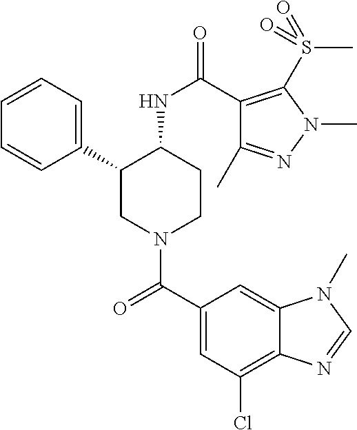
C1=CC=C(C2CN(C(C3=CC(Cl)=C4C(=C3)N(C)C=N4)=O)CCC2NC(=O)C2=C(S(=O)(C)=O)N(C)N=C2C)C=C1
